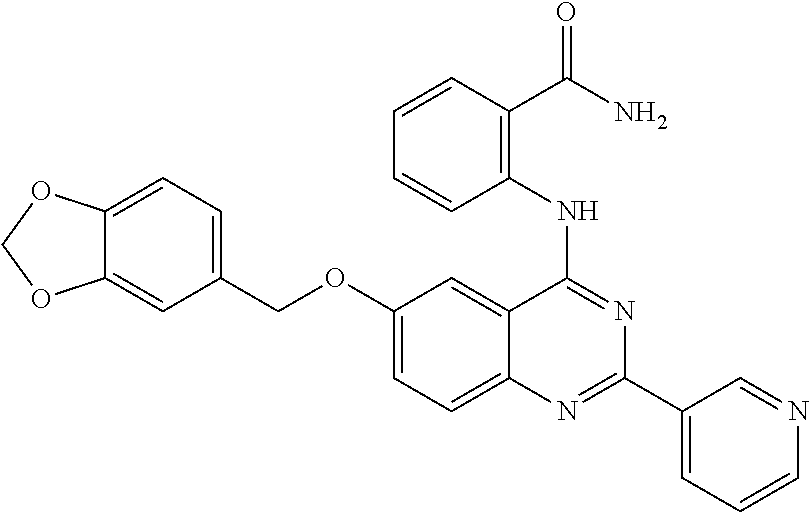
C1(OCC2=CC=C3C(=C2)OCO3)=CC=C2C(=C1)C(NC1=C(C(=O)N)C=CC=C1)=NC(C1=CC=CN=C1)=N2
